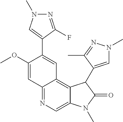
C12=NC=C3C(=C1C=C(C1=CN(C)N=C1F)C(OC)=C2)C(C1=CN(C)N=C1C)C(=O)N3C
